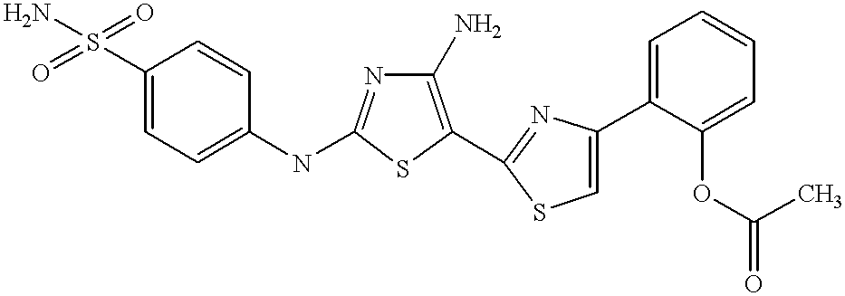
C1(S(=O)(=O)N)=CC=C(NC2=NC(N)=C(C3=NC(C4=CC=CC=C4OC(C)=O)=CS3)S2)C=C1
